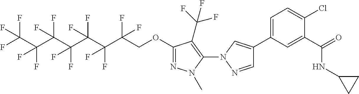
C1(C2=CC=C(Cl)C(C(=O)NC3CC3)=C2)=CN(C2=C(C(F)(F)F)C(OCC(C(C(C(C(C(C(F)(F)F)(F)F)(F)F)(F)F)(F)F)(F)F)(F)F)=NN2C)N=C1
